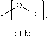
CO[R7]
